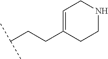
C1=C(CCC(C)C)CCNC1
